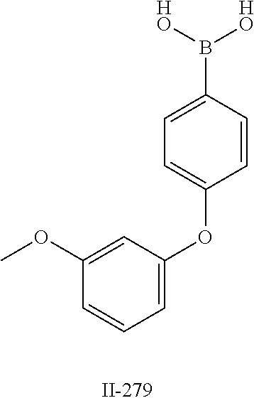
C1=C(B([HO])[HO])C=CC(OC2=CC=CC(OC)=C2)=C1
